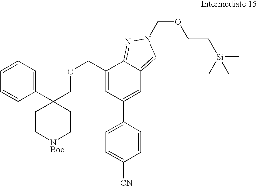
C1(COCC2(C3=CC=CC=C3)CC[NBoc]CC2)=CC(C2=CC=C([CN])C=C2)=CC2=CN(COCC[Si](C)(C)C)N=C12
